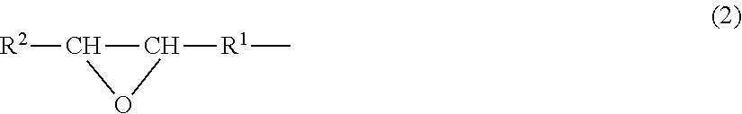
[R2]C1C([R1]C)O1
